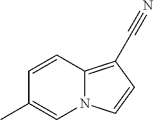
N12C(=C(C#N)C=C1)C=CC(C)=C2
